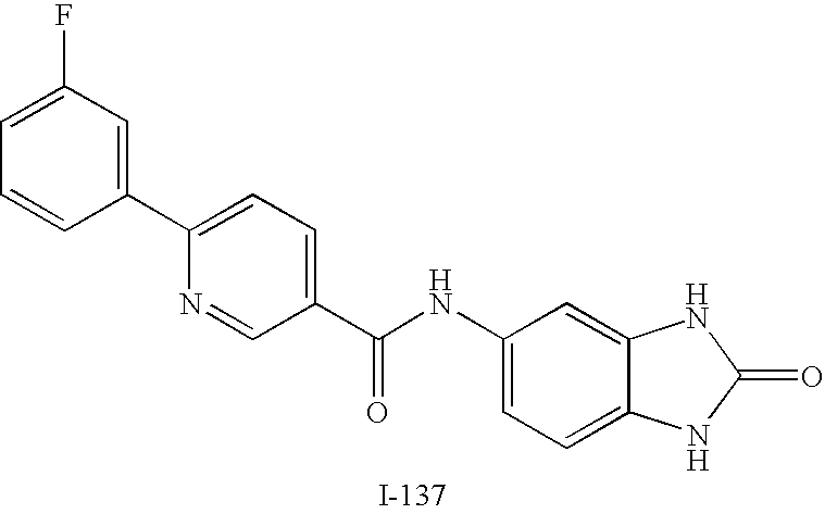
C1=C(F)C=C(C2=CC=C(C(NC3=CC=C4C(=C3)NC(=O)N4)=O)C=N2)C=C1
